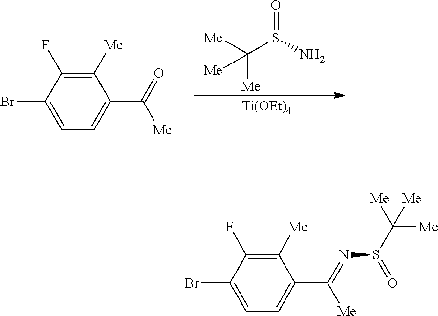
C(S(=O)N)([Me])([Me])[Me].[Ti(OEt)4].C1(F)=C([Me])C(C(=O)[Me])=CC=C1Br.N(=C(C1=CC=C(Br)C(F)=C1[Me])[Me])S(C([Me])([Me])[Me])=O
